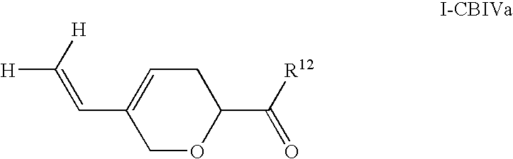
C1OC(C(=O)[R12])CC=C1C=C([H])[H]
